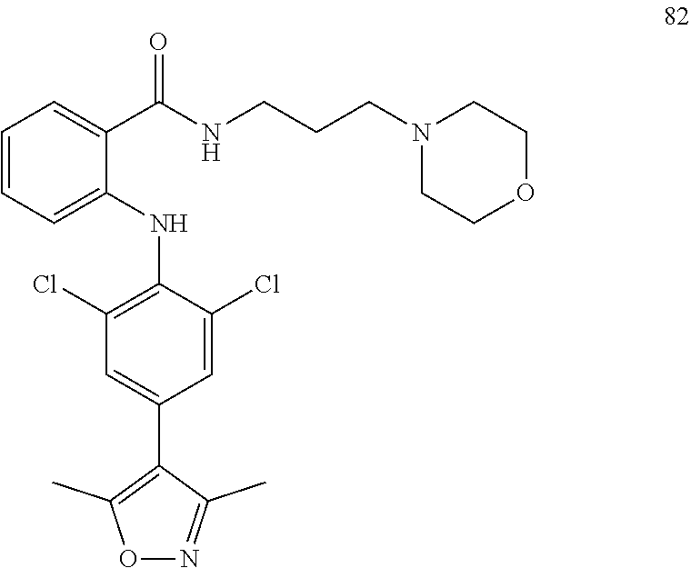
O1N=C(C)C(C2=CC(Cl)=C(NC3=CC=CC=C3C(NCCCN3CCOCC3)=O)C(Cl)=C2)=C1C
